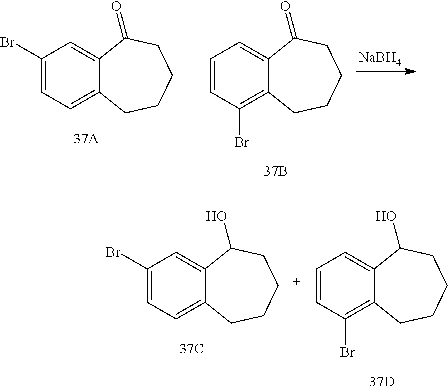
C1=CC(Br)=C2C(=C1)C(=O)CCCC2.C1(Br)=CC=C2C(=C1)C(=O)CCCC2.[NaBH4].C1=CC(Br)=C2C(=C1)C(O)CCCC2.C1(Br)=CC=C2C(=C1)C(O)CCCC2
